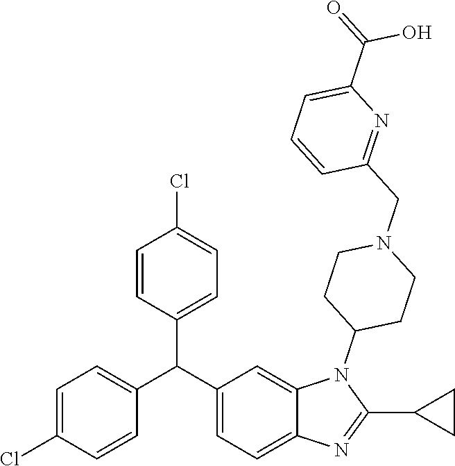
C1=C(Cl)C=CC(C(C2=CC=C3C(=C2)N(C2CCN(CC4=NC(C(=O)O)=CC=C4)CC2)C(C2CC2)=N3)C2=CC=C(Cl)C=C2)=C1
